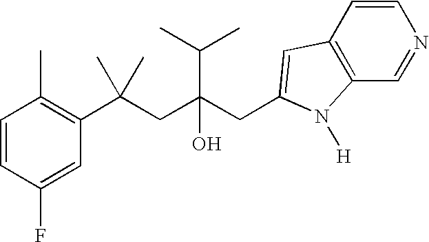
C1=CC(F)=CC(C(CC(CC2=CC3=C(C=NC=C3)N2[H])(C(C)C)O)(C)C)=C1C
